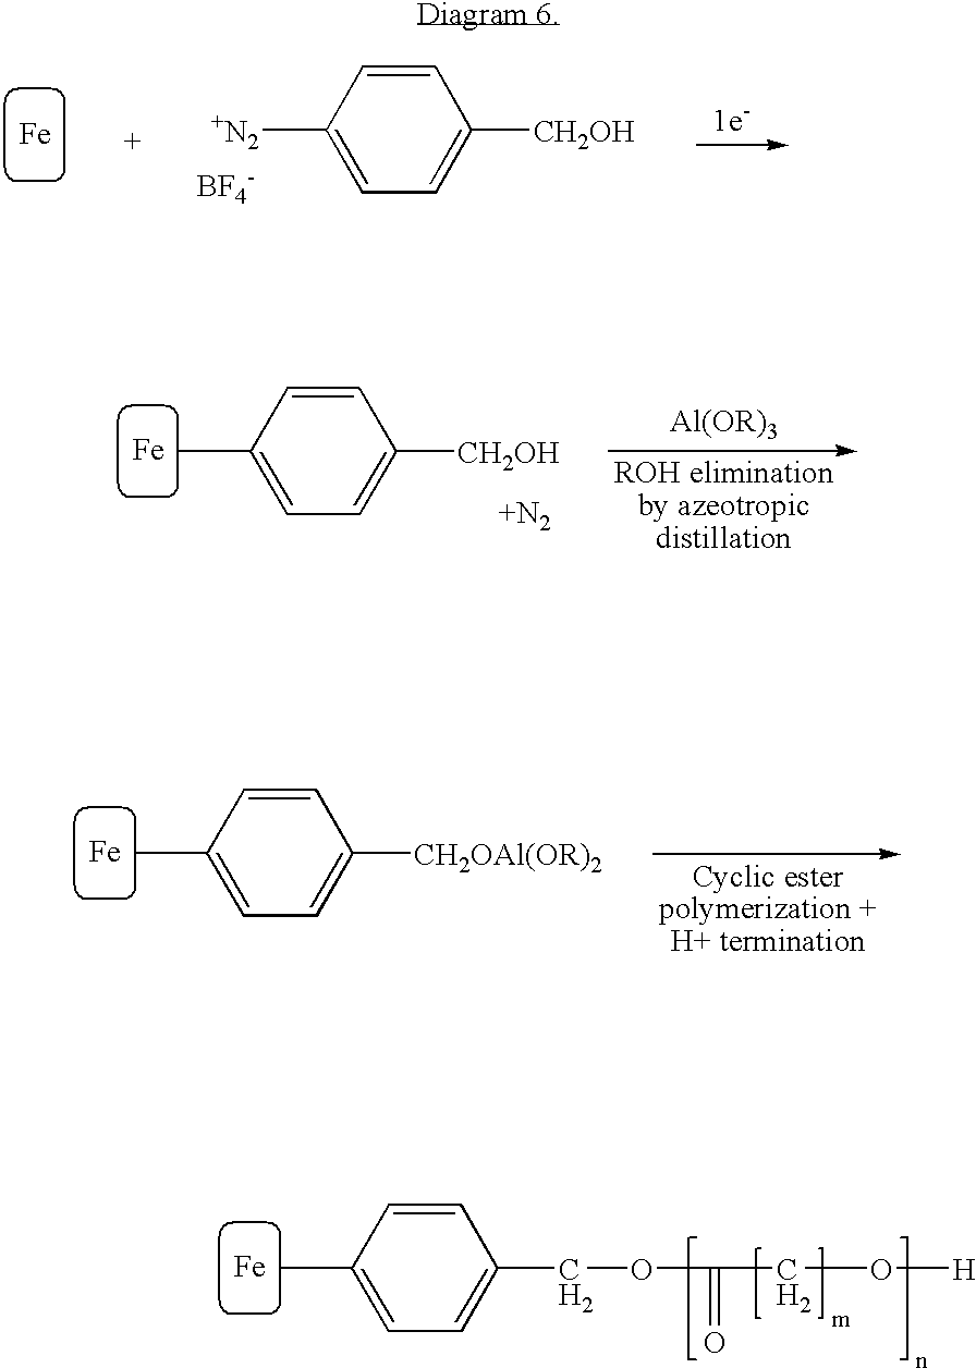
[Fe].[+N2]C1=CC=C([CH2OH])C=C1.[BF4-].[Fe].CC1=CC=C([CH2OH])C=C1.[+N2].[Fe].CC1=CC=C([CH2OAl(OR)2])C=C1.[Fe].CC1=CC=C(COC(CO[H])=O)C=C1
